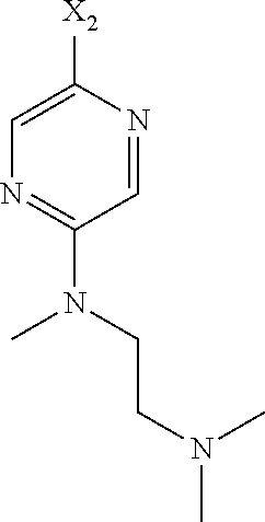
C1([X2])=CN=C(N(CCN(C)C)C)C=N1
